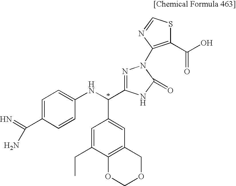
C1=C(C(=N)N)C=CC(NC(C2=CC3=C(C(CC)=C2)OCOC3)C2=NN(C3=C(C(O)=O)SC=N3)C(=O)N2)=C1
